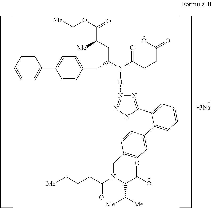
C1=CC=CC=C1C1=CC=C(CC(N(C(CCC(=O)O)=O)[H]N2=NNC(C3=CC=CC=C3C3=CC=C(CN(C(CCC[Me])=O)C(C(O)=O)C([Me])[Me])C=C3)=N2)CC([Me])C(OC[Me])=O)C=C1
